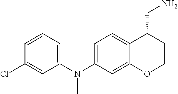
C1(Cl)=CC(N(C2=CC=C3C(=C2)OCCC3CN)C)=CC=C1
